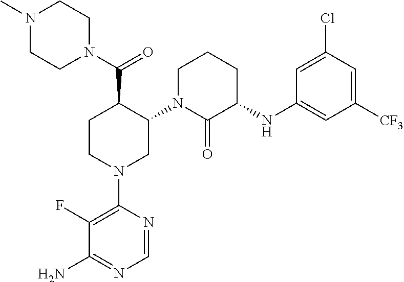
C1=NC(N2CC(N3C(=O)C(NC4=CC([CF3])=CC(Cl)=C4)CCC3)C(C(N3CCN(C)CC3)=O)CC2)=C(F)C(N)=N1
